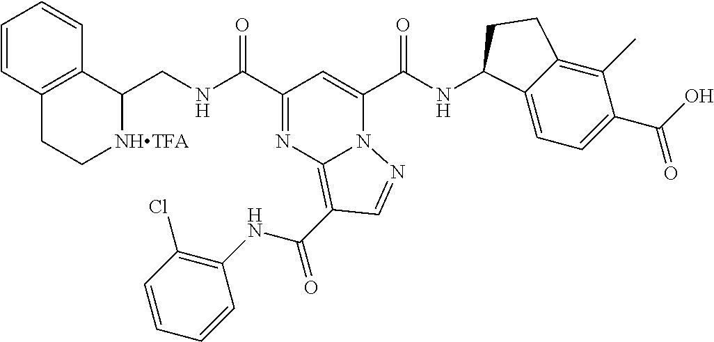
C(NC(C1=NC2=C(C(NC3=C(Cl)C=CC=C3)=O)C=NN2C(C(NC2C3=CC=C(C(=O)O)C(C)=C3CC2)=O)=C1)=O)C1C2=C(CC[NHTFA]1)C=CC=C2
